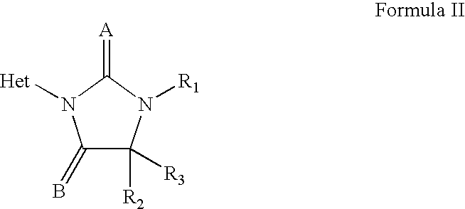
C1(=B)C([R2])([R3])N([R1])C(=[A])N1[Het]
